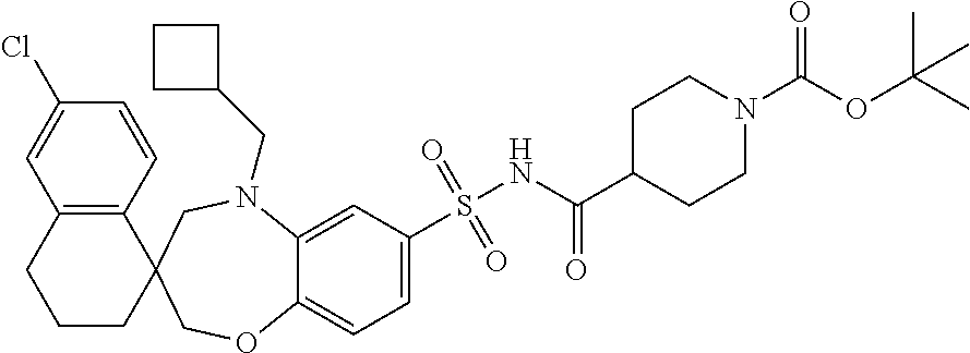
C12=C(C=CC(Cl)=C1)C1(CCC2)COC2=CC=C(S(=O)(=O)NC(C3CCN(C(OC(C)(C)C)=O)CC3)=O)C=C2N(CC2CCC2)C1
